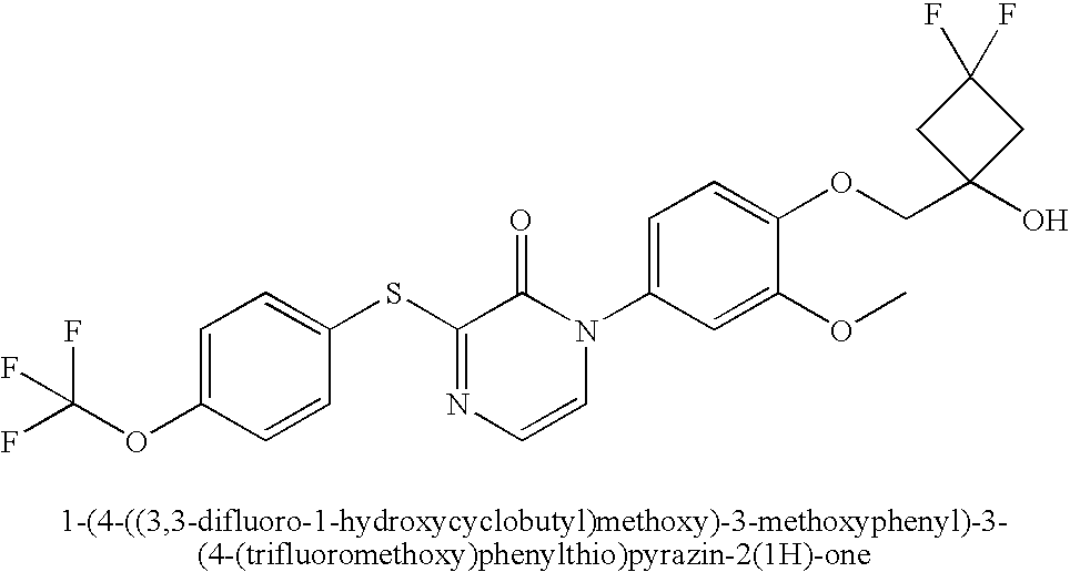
S(C1=NC=CN(C2=CC=C(OCC3(O)CC(F)(F)C3)C(OC)=C2)C1=O)C1=CC=C(OC(F)(F)F)C=C1
